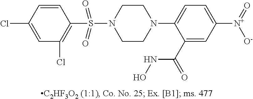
N1(C2=CC=C([N+](=O)[O-])C=C2C(=O)NO)CCN(S(=O)(=O)C2=C(Cl)C=C(Cl)C=C2)CC1
